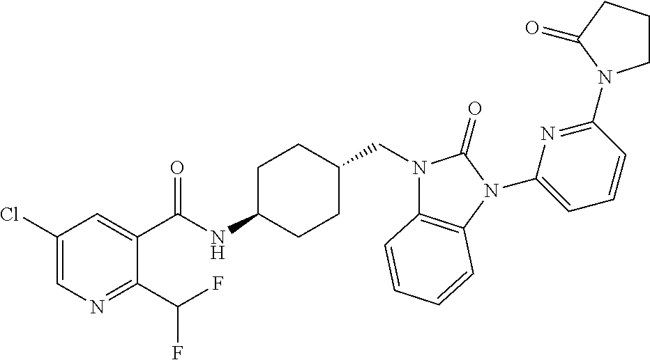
C1(Cl)=CN=C(C(F)F)C(C(NC2CCC(CN3C4=C(N(C5=CC=CC(N6CCCC6=O)=N5)C3=O)C=CC=C4)CC2)=O)=C1
